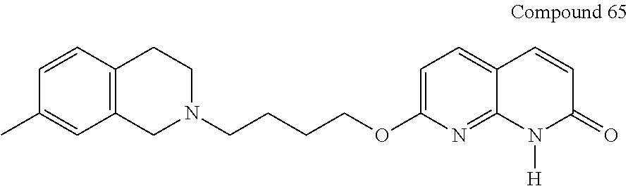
C1=C(OCCCCN2CC3=C(CC2)C=CC(C)=C3)N=C2C(=C1)C=CC(=O)N2[H]
